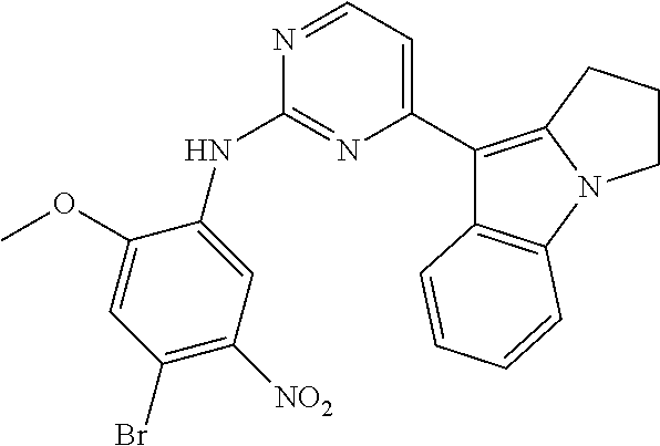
N1=CC=C(C2=C3N(C4=C2C=CC=C4)CCC3)N=C1NC1=CC([NO2])=C(Br)C=C1OC
